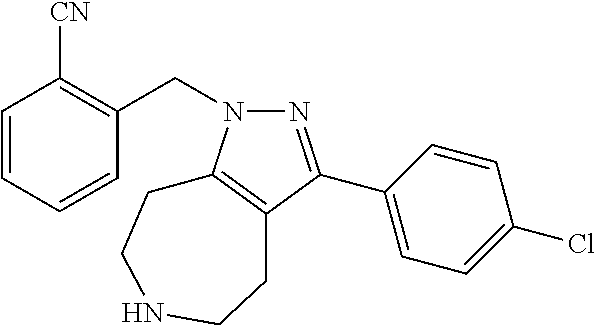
C1(C2=NN(CC3=C([CN])C=CC=C3)C3=C2CCNCC3)=CC=C(Cl)C=C1
